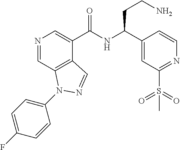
N1=CC2=C(C(C(NC(CCN)C3=CC(S(=O)(=O)C)=NC=C3)=O)=C1)C=NN2C1=CC=C(F)C=C1
